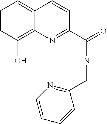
C1=CC(O)=C2C(=C1)C=CC(C(=O)NCC1=NC=CC=C1)=N2
